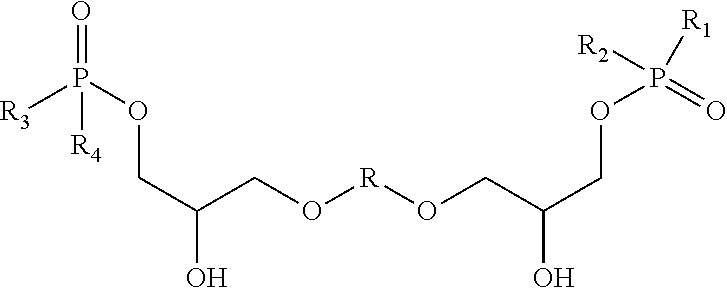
[R3]P(OCC(O)CO[R]OCC(COP([R1])([R2])=O)O)(=O)[R4]
